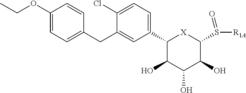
C1(C2=CC=C(Cl)C(CC3=CC=C(OCC)C=C3)=C2)C(O)C(O)C(O)C(S([R1A])=O)[X]1
